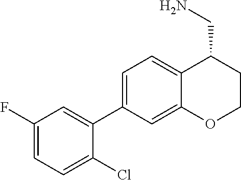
C1(C2=CC=C3C(=C2)OCCC3CN)=CC(F)=CC=C1Cl
